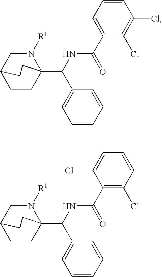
N1([R1])CC2CCC1(C(NC(=O)C1=CC=CC(Cl)=C1Cl)C1=CC=CC=C1)CC2.N1([R1])CC2CCC1(C(NC(=O)C1=C(Cl)C=CC=C1Cl)C1=CC=CC=C1)CC2
